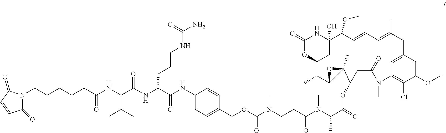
C(CCCCC(NC(C(NC(C(NC1=CC=C(COC(N(C)CCC(N(C(C(=O)OC2CC(=O)N(C)C3=C(Cl)C(OC)=CC(=C3)CC(C)=CC=CC(OC)C3(O)NC(=O)OC(C3)C(C)C3OC23C)C)C)=O)=O)C=C1)=O)CCCNC(N)=O)=O)C(C)C)=O)N1C(=O)C=CC1=O
